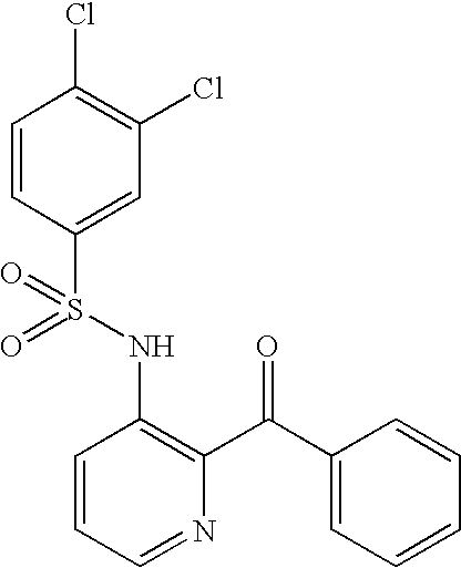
C1=CC(S(NC2=C(C(C3=CC=CC=C3)=O)N=CC=C2)(=O)=O)=CC(Cl)=C1Cl
